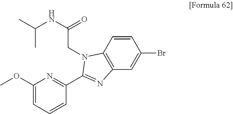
C1(OC)=CC=CC(C2=NC3=C(C=CC(Br)=C3)N2CC(NC(C)C)=O)=N1
